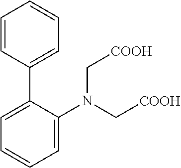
C1=C(N(C[COOH])C[COOH])C(C2=CC=CC=C2)=CC=C1
